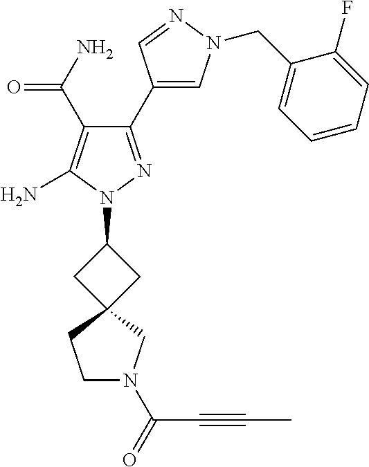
C1(C(=O)N)=C(N)N(C2CC3(C2)CCN(C(C#CC)=O)C3)N=C1C1=CN(CC2=CC=CC=C2F)N=C1
